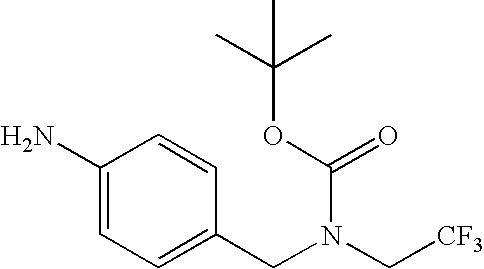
C1(N)=CC=C(CN(C[CF3])C(OC(C)(C)C)=O)C=C1
